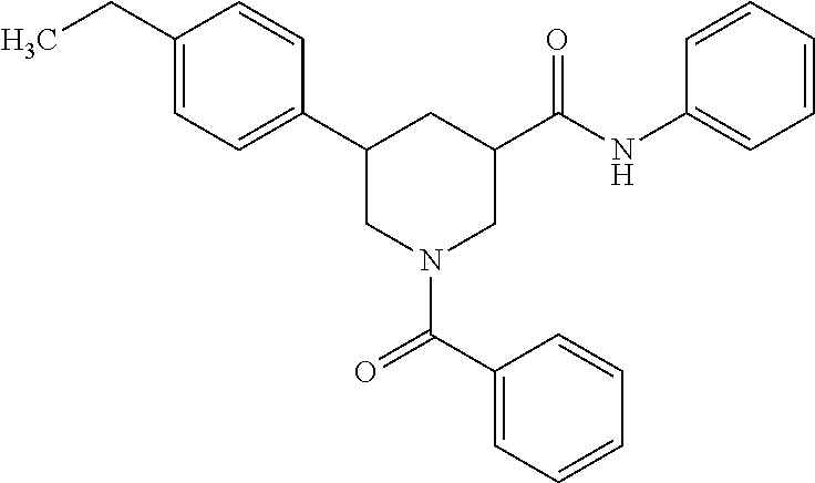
C1(CC)=CC=C(C2CN(C(C3=CC=CC=C3)=O)CC(C(NC3=CC=CC=C3)=O)C2)C=C1
